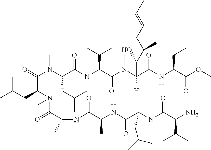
CC(CC(C(N(C)C(CC(C)C)C(N(C(C(C)C)C(=O)N(C)C(C(=O)NC(CC)C(=O)OC)(C(C(CC=CC)C)O)[H])C)=O)=O)N(C(C(NC(C(C)NC(=O)C(N(C)C(=O)C(C(C)C)N)CC(C)C)=O)C)=O)C)C
